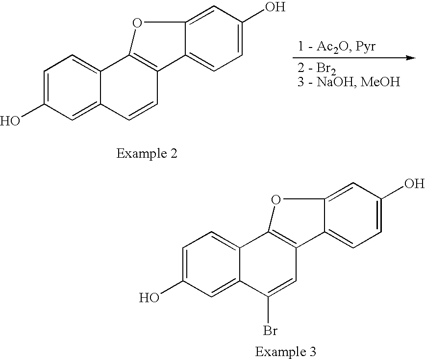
C1=C(O)C=C2C(=C1)C1=C(C=C2)C2=CC=C(O)C=C2O1.C1=C(O)C=C2C(=C1)C1=C(C=C2Br)C2=CC=C(O)C=C2O1
